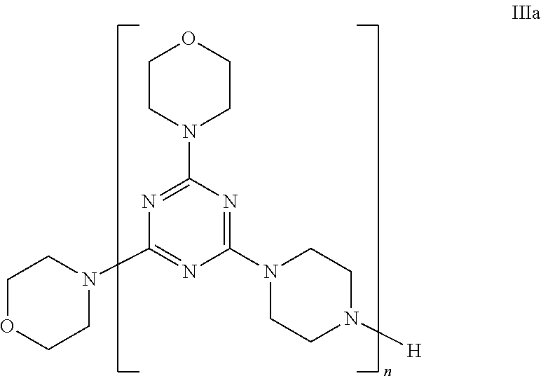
C1(N2CCOCC2)=NC(N2CCOCC2)=NC(N2CCN([H])CC2)=N1
